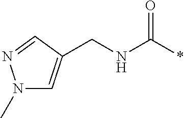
C(*)(=O)NCC1=CN(C)N=C1
